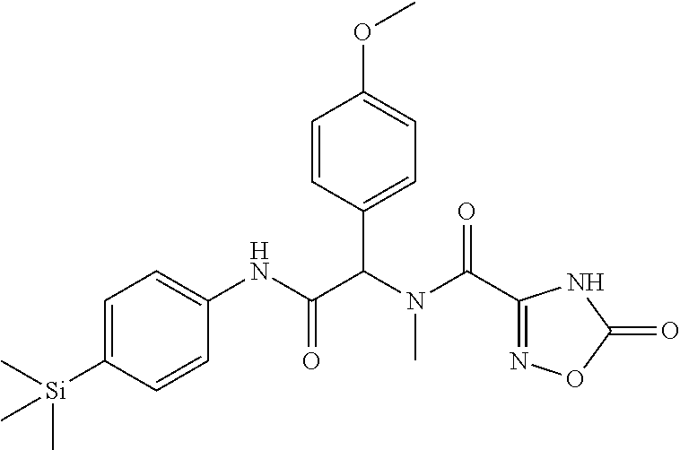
C1=C([Si](C)(C)C)C=CC(NC(=O)C(N(C(C2=NOC(=O)N2)=O)C)C2=CC=C(OC)C=C2)=C1
